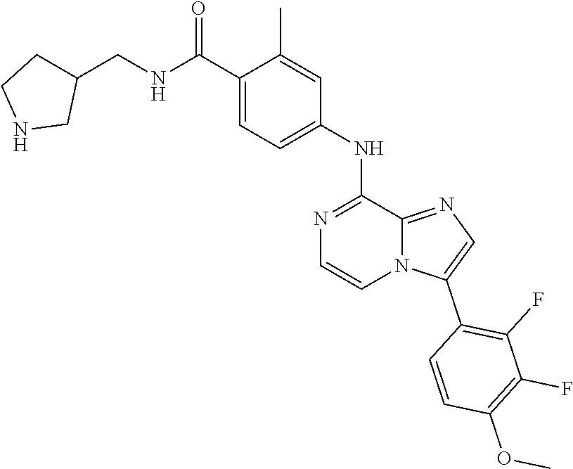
C1(C)=CC(NC2=NC=CN3C2=NC=C3C2=C(F)C(F)=C(OC)C=C2)=CC=C1C(NCC1CCNC1)=O
